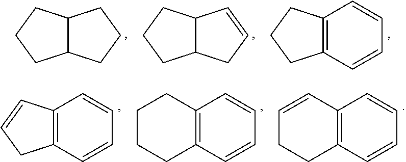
C12C(CCC1)CCC2.C12C(CCC1)C=CC2.C12=C(CCC1)C=CC=C2.C12=C(C=CC=C1)C=CC2.C12=C(C=CC=C1)CCCC2.C12=C(C=CC=C1)C=CCC2
